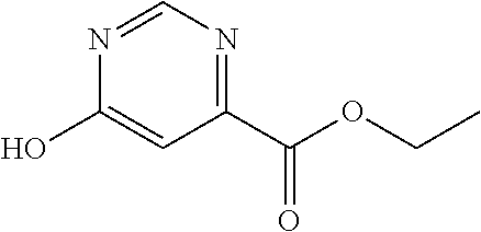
N1=CN=C(C(=O)OCC)C=C1O
